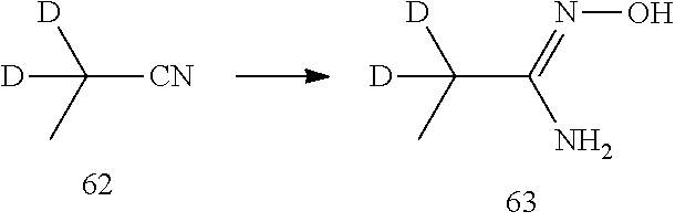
C([CN])(C)([D])[D].C(C(=NO)N)(C)([D])[D]
